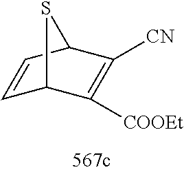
C1=CC2C([CN])=C([COOEt])C1S2
